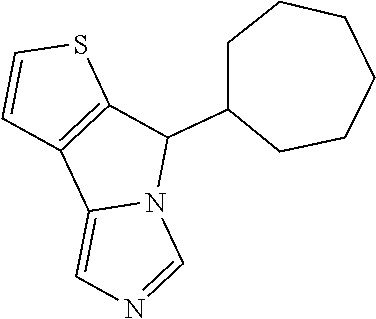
C1(C2C3=C(C4=CN=CN24)C=CS3)CCCCCC1
